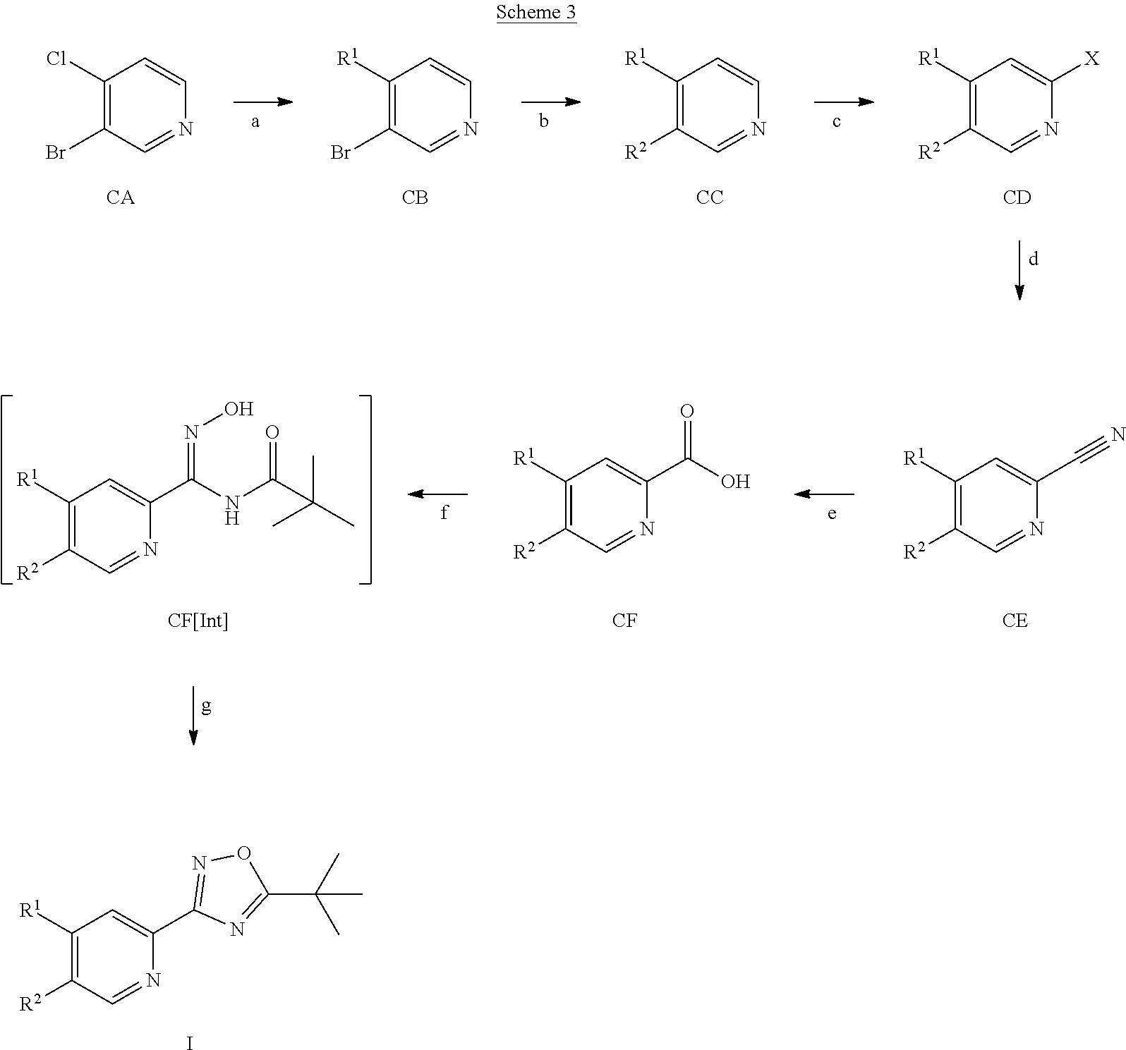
C1(Cl)=C(Br)C=NC=C1.C1([R1])=C(Br)C=NC=C1.C1([R1])=C([R2])C=NC=C1.C1([R1])=C([R2])C=NC([X])=C1.[CD].[CC].[CB].[CA].C1([R1])=C([R2])C=NC(C#N)=C1.[CE].C1([R1])=C([R2])C=NC(C(O)=O)=C1.[CF].C1([R1])=C([R2])C=NC(C(NC(C(C)(C)C)=O)=NO)=C1.[CF[Int]].C1([R1])=C([R2])C=NC(C2=NOC(C(C)(C)C)=N2)=C1.I
